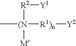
[R2]([(N]([R1)n][Y2])([M])C)[Y1]
